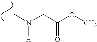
CN(CC(OC)=O)[H]
